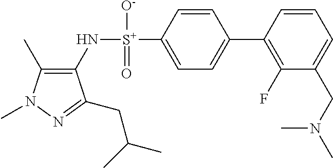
C1(C)=C(N[S+](C2=CC=C(C3=C(F)C(CN(C)C)=CC=C3)C=C2)([O-])=O)C(CC(C)C)=NN1C
